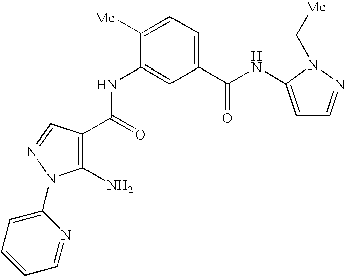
C1(NC(C2=C(N)N(C3=CC=CC=N3)N=C2)=O)=CC(C(NC2=CC=NN2C[Me])=O)=CC=C1[Me]
